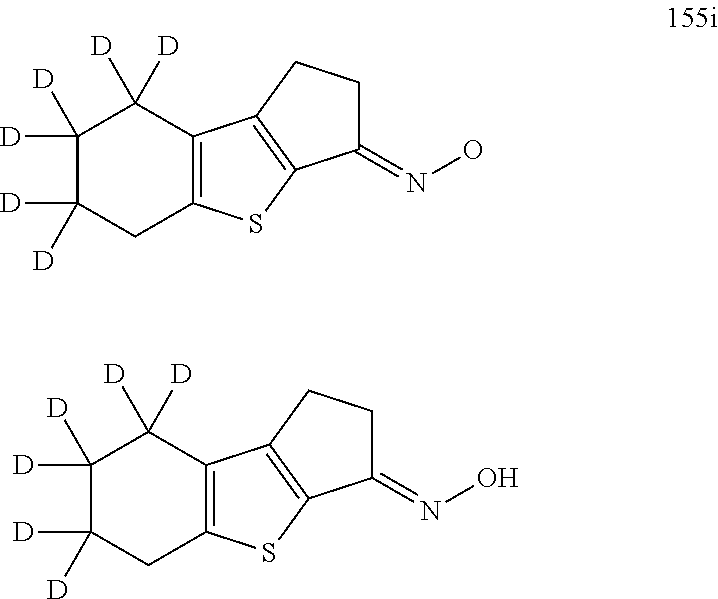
C1([D])([D])C([D])([D])CC2=C(C1([D])[D])C1=C(S2)C(=NO)CC1.C1([D])([D])C([D])([D])CC2=C(C1([D])[D])C1=C(S2)C(=NO)CC1
